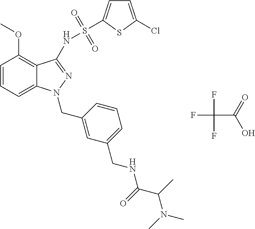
FC(C(=O)O)(F)F.C1=CC=C2C(=C1OC)C(NS(=O)(=O)C1=CC=C(Cl)S1)=NN2CC1=CC(CNC(=O)C(N(C)C)C)=CC=C1
